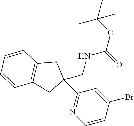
CC(OC(=O)NCC1(C2=NC=CC(Br)=C2)CC2=C(C1)C=CC=C2)(C)C
